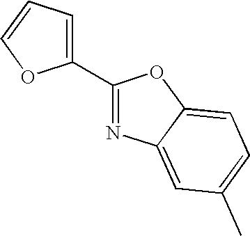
C1(C2=CC=CO2)=NC2=CC(C)=CC=C2O1
